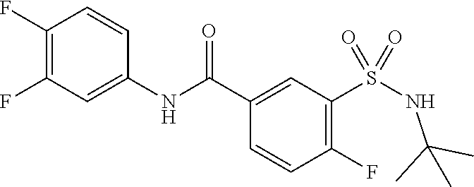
C1(F)=C(F)C=C(NC(C2=CC(S(=O)(=O)NC(C)(C)C)=C(F)C=C2)=O)C=C1
